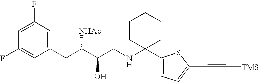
C1=C(F)C=C(CC(C(CNC2(C3=CC=C(C#C[TMS])S3)CCCCC2)O)[NHAc])C=C1F
